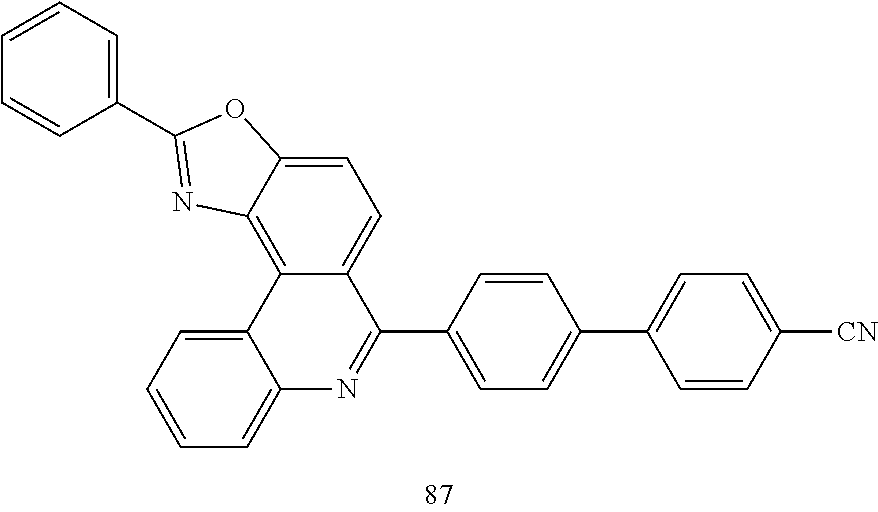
C1(C2=NC3=C4C(=CC=C3O2)C(C2=CC=C(C3=CC=C([CN])C=C3)C=C2)=NC2=CC=CC=C42)=CC=CC=C1
